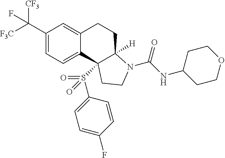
C1(C([F3C])([CF3])F)=CC=C2C(=C1)CCC1([H])C2(S(C2=CC=C(F)C=C2)(=O)=O)CCN1C(NC1CCOCC1)=O
